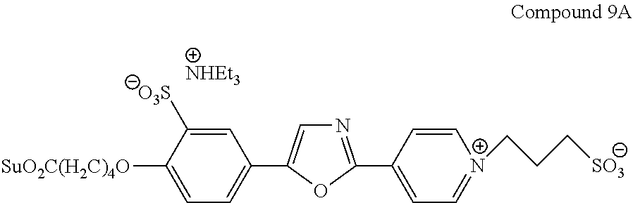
C1=C([SuO2C(H2C)4O])C([O3S])=CC(C2=CN=C(C3=CC=[N+](CCC[SO3])C=C3)O2)=C1
